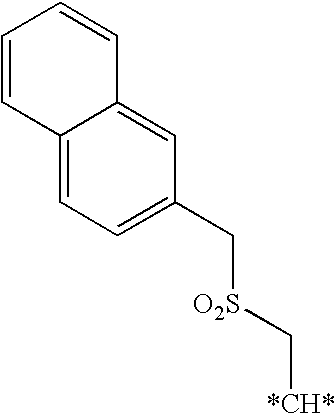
C12=CC=C(C[O2S]C[*CH*])C=C1C=CC=C2
